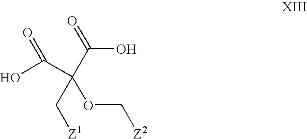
OC(=O)C(C(O)=O)(OC[Z2])C[Z1]
